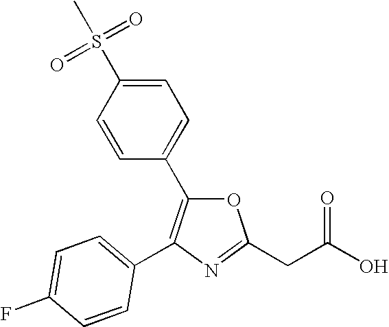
C1=C(S(C)(=O)=O)C=CC(C2=C(C3=CC=C(F)C=C3)N=C(CC(O)=O)O2)=C1
